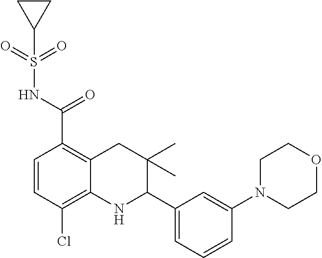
C1=CC(Cl)=C2C(=C1C(NS(=O)(=O)C1CC1)=O)CC(C)(C)C(C1=CC=CC(N3CCOCC3)=C1)N2
